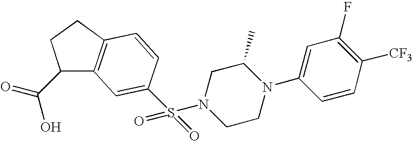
C1(C(=O)O)C2=C(CC1)C=CC(S(N1CCN(C3=CC(F)=C([CF3])C=C3)C(C)C1)(=O)=O)=C2
